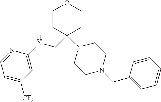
C1=NC(NCC2(N3CCN(CC4=CC=CC=C4)CC3)CCOCC2)=CC([CF3])=C1
